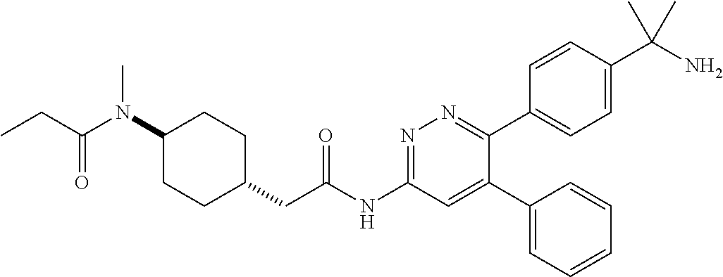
C1(N(C(CC)=O)C)CCC(CC(NC2=NN=C(C3=CC=C(C(N)(C)C)C=C3)C(C3=CC=CC=C3)=C2)=O)CC1
